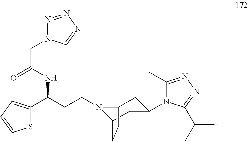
C(NC(CCN1C2CC(N3C(C)=NN=C3C(C)C)CC1CC2)C1=CC=CS1)(=O)CN1N=NN=C1
